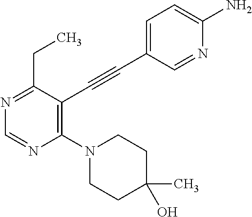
N1=C(CC)C(C#CC2=CC=C(N)N=C2)=C(N2CCC(C)(O)CC2)N=C1
